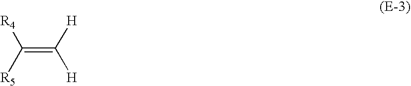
C(=C([H])[H])([R4])[R5]
